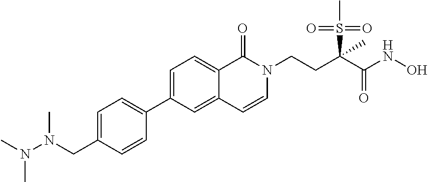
C1=C(CN(C)N(C)C)C=CC(C2=CC=C3C(=C2)C=CN(CCC(C(NO)=O)(S(C)(=O)=O)C)C3=O)=C1
